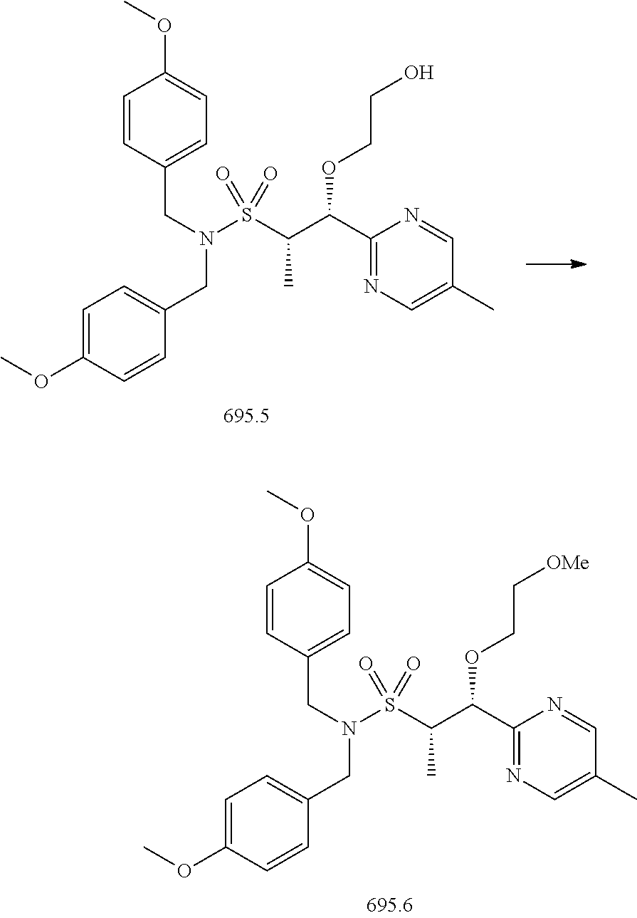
C1=CC(CN(CC2=CC=C(OC)C=C2)S(C(C(C2=NC=C(C)C=N2)OCCO)C)(=O)=O)=CC=C1OC.C1=CC(CN(CC2=CC=C(OC)C=C2)S(C(C(C2=NC=C(C)C=N2)OCC[OMe])C)(=O)=O)=CC=C1OC
